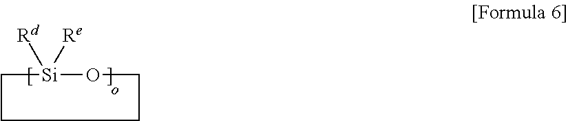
[Si]1([Rd])([Re])CCCCO1
